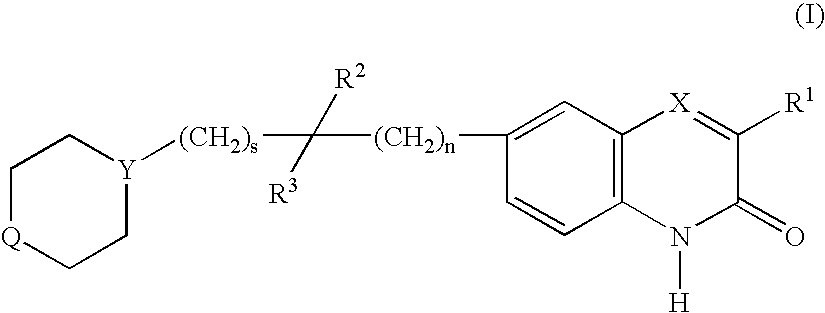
C1[Q]CC[Y]([(CH2)s]C([(CH2)n]C2=CC3=C(C=C2)N([H])C(=O)C([R1])=[X]3)([R2])[R3])C1
